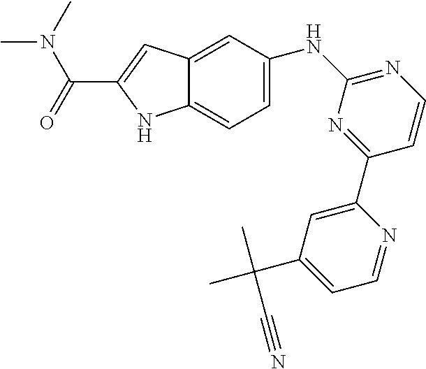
C1=C(NC2=NC=CC(C3=CC(C(C)(C)C#N)=CC=N3)=N2)C=C2C(=C1)NC(C(N(C)C)=O)=C2
